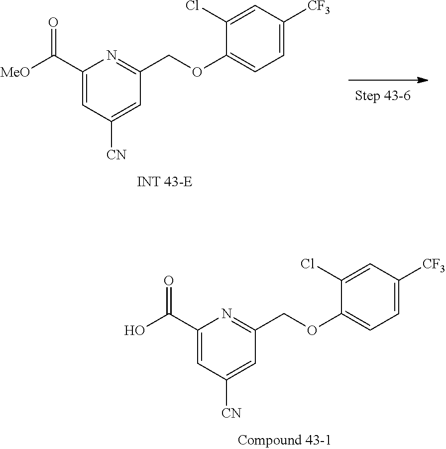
C1(C(O)=O)=CC([CN])=CC(COC2=CC=C([CF3])C=C2Cl)=N1.C1(C([MeO])=O)=CC([CN])=CC(COC2=CC=C([CF3])C=C2Cl)=N1
